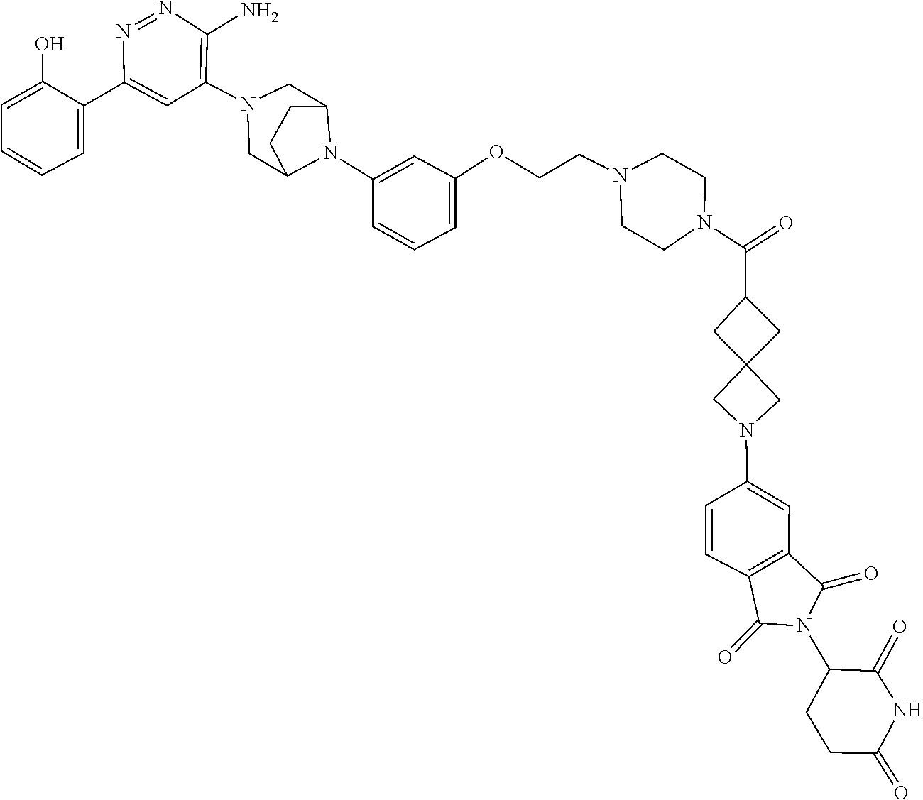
C1CC(=O)NC(=O)C1N1C(=O)C2=C(C=C(N3CC4(C3)CC(C(N3CCN(CCOC5=CC=CC(N6C7CN(C8=C(N)N=NC(C9=CC=CC=C9O)=C8)CC6CC7)=C5)CC3)=O)C4)C=C2)C1=O
